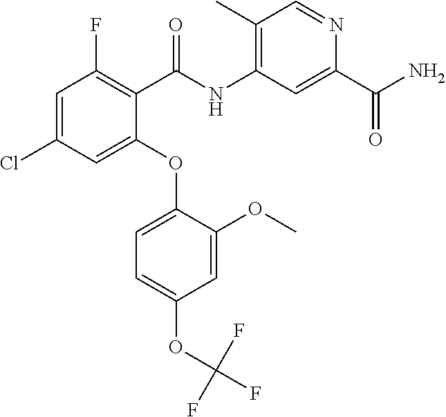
C1=C(Cl)C=C(OC2=CC=C(OC(F)(F)F)C=C2OC)C(C(NC2=C(C)C=NC(C(=O)N)=C2)=O)=C1F
